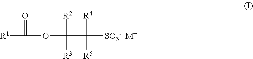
[R1]C(=O)OC([R2])(C([R4])([SO3-])[R5])[R3].[M+]
